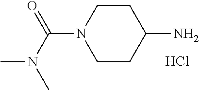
C1CC(N)CCN1C(N(C)C)=O.Cl
